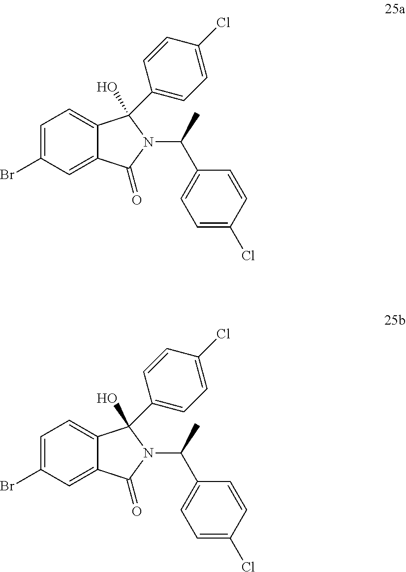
C1=C(Br)C=C2C(=C1)C(C1=CC=C(Cl)C=C1)(O)N(C(C1=CC=C(Cl)C=C1)C)C2=O.C1=C(Br)C=C2C(=C1)C(C1=CC=C(Cl)C=C1)(O)N(C(C1=CC=C(Cl)C=C1)C)C2=O
